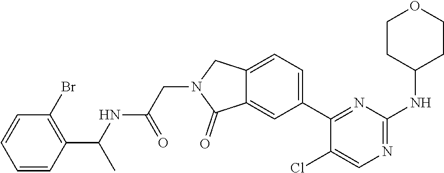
N1=C(NC2CCOCC2)N=C(C2=CC=C3C(=C2)C(=O)N(CC(=O)NC(C2=C(Br)C=CC=C2)C)C3)C(Cl)=C1
